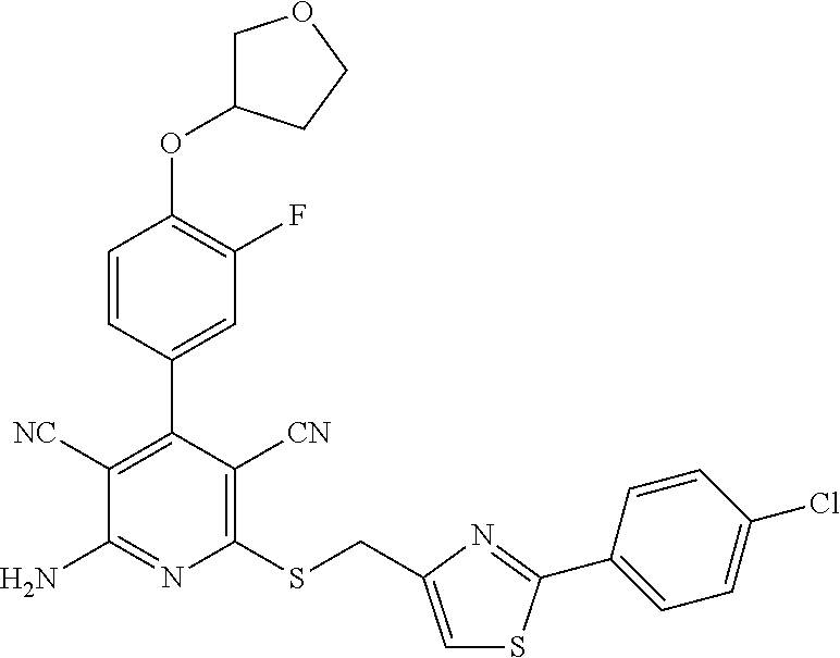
C1(C2=C([NC])C(N)=NC(SCC3=CSC(C4=CC=C(Cl)C=C4)=N3)=C2[CN])=CC(F)=C(OC2COCC2)C=C1
